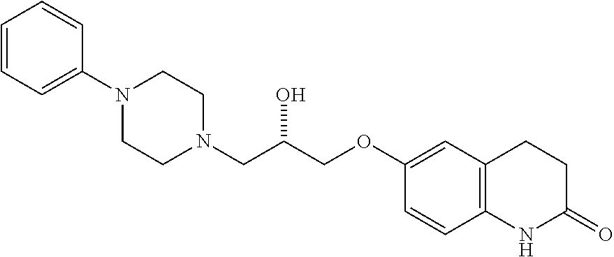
C1=CC=C(N2CCN(CC(COC3=CC4=C(C=C3)NC(=O)CC4)O)CC2)C=C1
